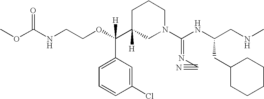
O=C(NCCOC(C1([H])CN(C(NC(CNC)CC2CCCCC2)=NC#N)CCC1)(C1=CC=CC(Cl)=C1)[H])OC
